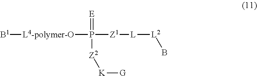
[B1][L4-polymer-O]P([Z1][L][L2]B)(=[E])[Z2][K][G]
